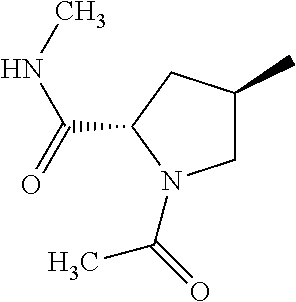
C1C(C)CC(C(NC)=O)N1C(C)=O
